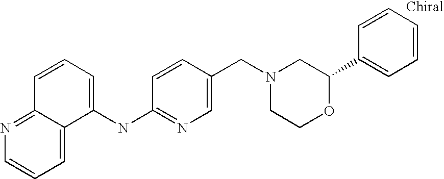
N(C1=NC=C(CN2CCOC(C3=CC=CC=C3)C2)C=C1)C1=CC=CC2=NC=CC=C21
